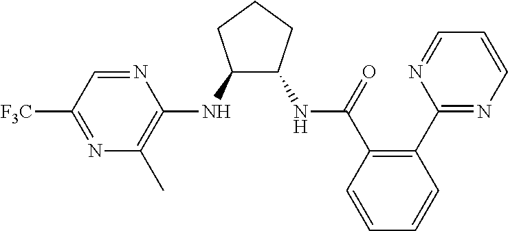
C1(NC2=C(C)N=C([F3C])C=N2)C(NC(C2=C(C3=NC=CC=N3)C=CC=C2)=O)CCC1
